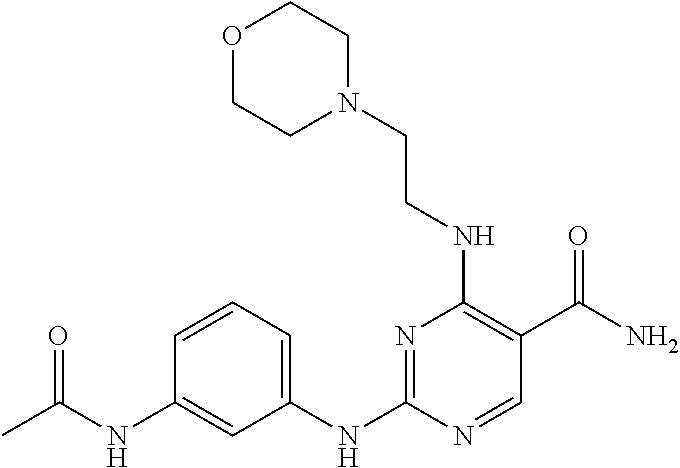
C1(NC2=NC(NCCN3CCOCC3)=C(C(N)=O)C=N2)=CC=CC(NC(C)=O)=C1
